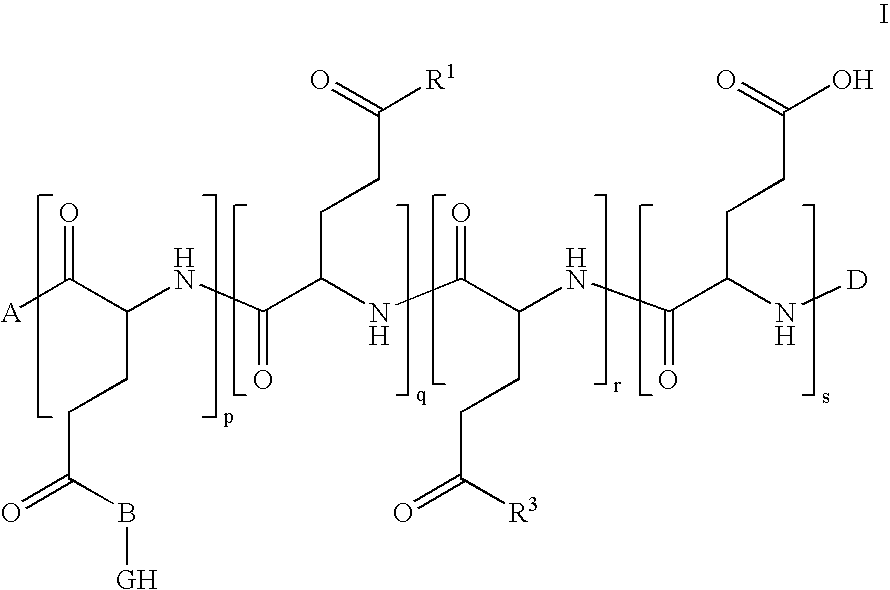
[A]C(C(NC(C(NC(C(NC(C(N[D])CCC(O)=O)=O)CCC(=O)[R3])=O)CCC([R1])=O)=O)CCC(=O)B[GH])=O
